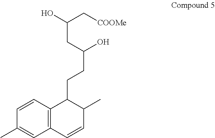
C1=CC2=C(C=C1C)C=CC(C)C2CCC(O)CC(C[COOMe])O
